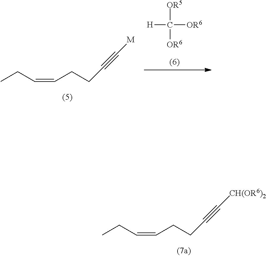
CCC=CCCC#C[M].[H]C([OR6])([OR5])[OR6].CCC=CCCC#C[CH(OR6)2]
